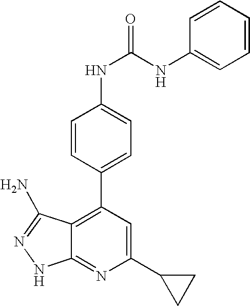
C1(C2CC2)=CC(C2=CC=C(NC(=O)NC3=CC=CC=C3)C=C2)=C2C(=N1)NN=C2N
